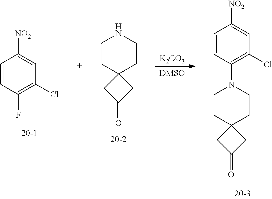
[K2CO3].[DMSO].C1([NO2])=CC(Cl)=C(F)C=C1.N1CCC2(CC(=O)C2)CC1.C1([NO2])=CC(Cl)=C(N2CCC3(CC(=O)C3)CC2)C=C1
